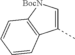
C1=C(C)C2=C([BocN]1)C=CC=C2
